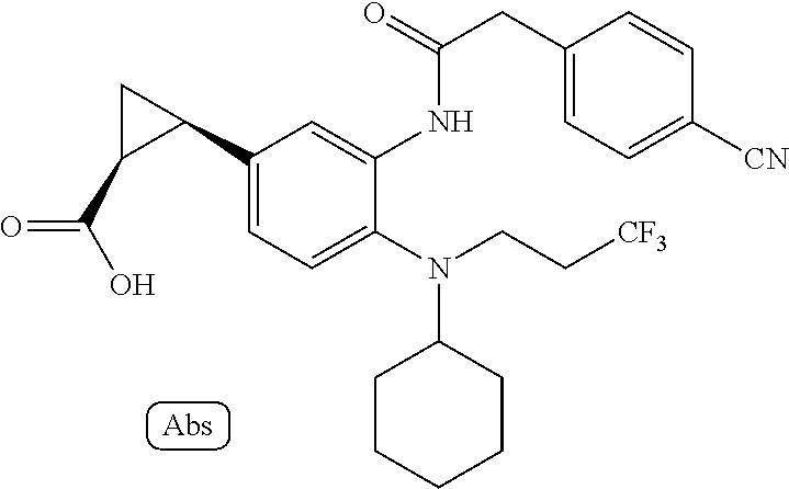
C1CCCCC1N(C1=CC=C(C2CC2C(O)=O)C=C1NC(CC1=CC=C([CN])C=C1)=O)CC[CF3]
